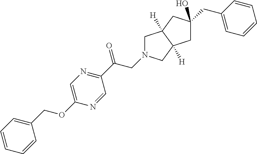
C1N(CC(C2=NC=C(OCC3=CC=CC=C3)N=C2)=O)CC2([H])C1([H])CC(CC1=CC=CC=C1)(O)C2
